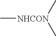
C[NHCON](C)C
